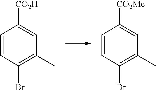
C1=CC(Br)=C(C)C=C1[CO2H].C1=CC(Br)=C(C)C=C1[CO2Me]
